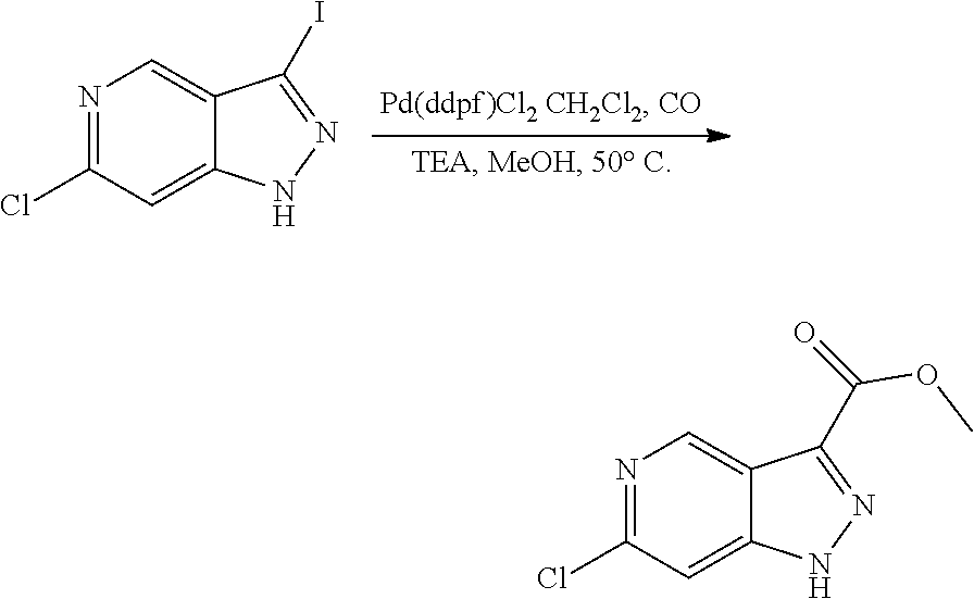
N1=C(Cl)C=C2C(=C1)C(C(=O)OC)=NN2.N1=C(Cl)C=C2C(=C1)C(I)=NN2
